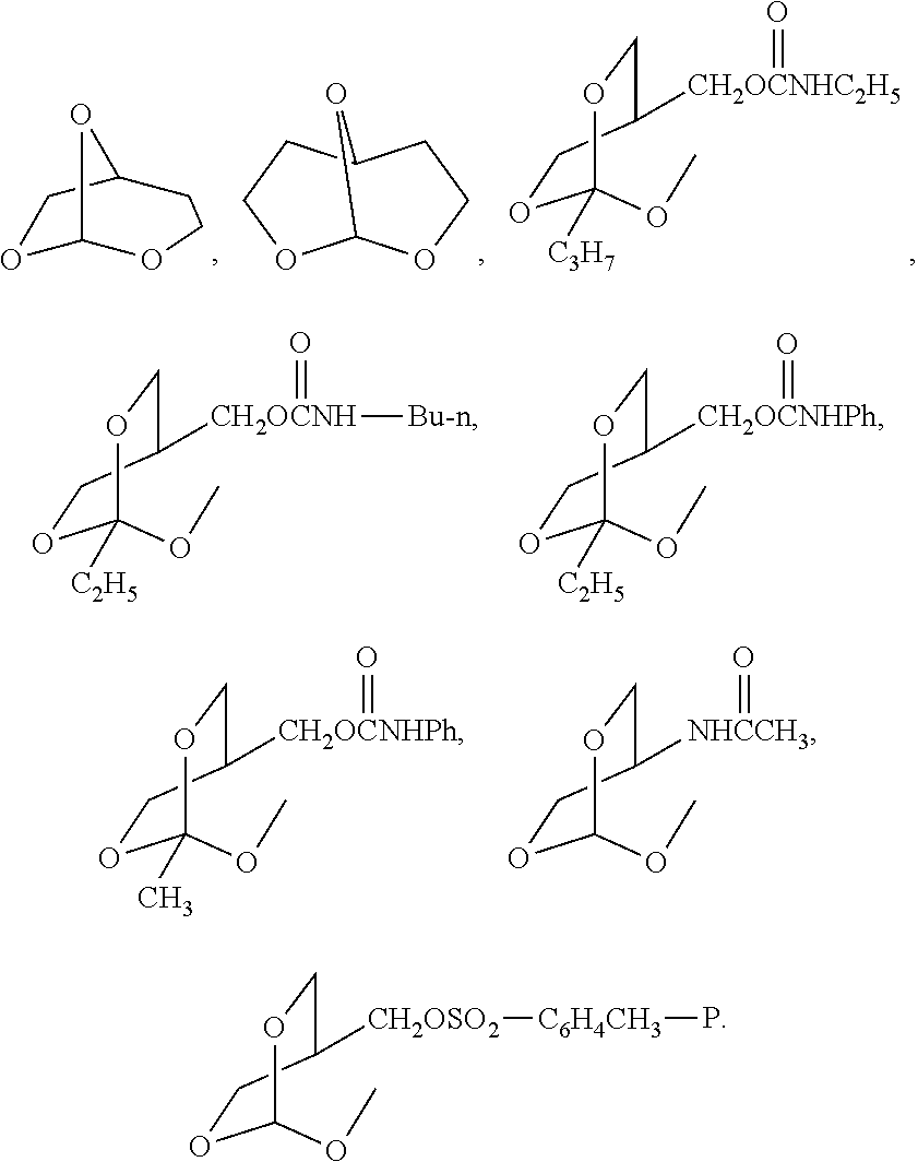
O1C2OCCC(C1)O2.C12OCCC(CCO1)O2.O1CC([CH2OCNHC2H5]=O)COC1(OC)[C3H7].O1CC([CH2OCNH]([Bu-n])=O)COC1(OC)[C2H5].O1CC([CH2OCNHPh]=O)COC1(OC)[C2H5].O1CC([CH2OCNHPh]=O)COC1(OC)C.O1CC([NHCCH3]=O)COC1OC.O1CC([CH2OSO2][C6H4CH3]P)COC1OC
